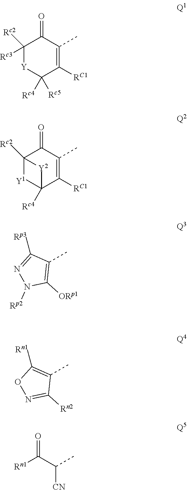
O=C1C(C)=C([RC1])C([Rc5])([Rc4])[Y]C1([Rc3])[Rc2].O=C1C(C)=C([RC1])C2([Rc4])[Y1]C1([Rc2])[Y2]2.CC1=C([ORp1])N([Rp2])N=C1[Rp3].CC1=C([Rn1])ON=C1[Rn2].[CN]C(C([Rn1])=O)C
